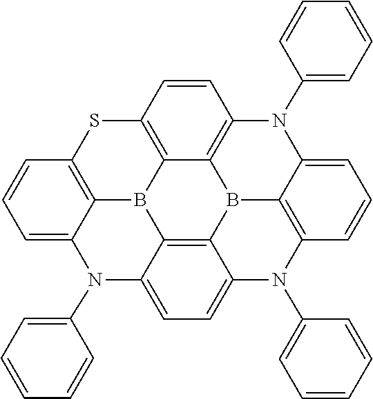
C1=CC=CC(N2C3=CC=CC4=C3B3C5=C(C=CC6=C5B5C7=C(C=CC=C7N6C6=CC=CC=C6)N(C6=CC=CC=C6)C6=CC=C2C3=C56)S4)=C1
